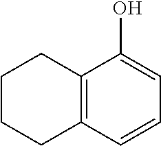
C12=C(C=CC=C1O)CCCC2
